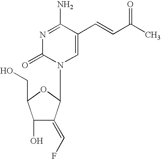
N1=C(N)C(C=CC(C)=O)=CN(C2C(=CF)C(O)C(CO)O2)C1=O
